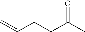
O=C(C)CCC=C
